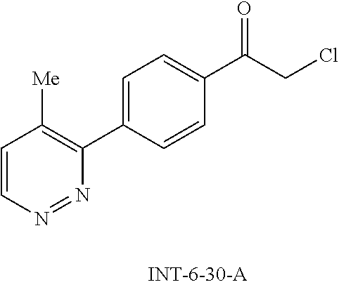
C1=CN=NC(C2=CC=C(C(CCl)=O)C=C2)=C1[Me]
